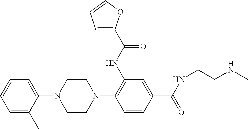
C1(C)=CC=CC=C1N1CCN(C2=C(NC(C3=CC=CO3)=O)C=C(C(=O)NCCNC)C=C2)CC1
